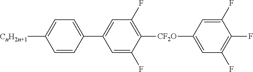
C1(F)=CC(C2=CC=C([CnH2n+1])C=C2)=CC(F)=C1[CF2O]C1=CC(F)=C(F)C(F)=C1
